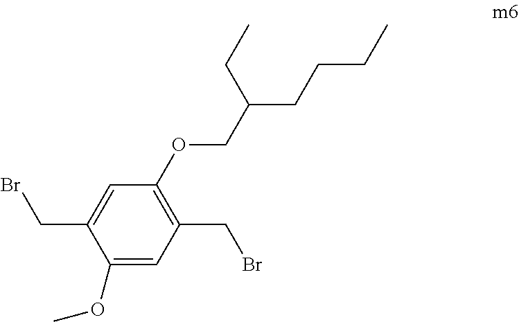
C1(OC)=CC(CBr)=C(OCC(CCCC)CC)C=C1CBr
